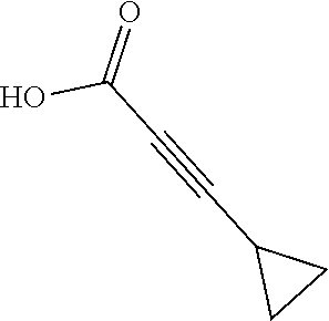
C1(C#CC(=O)O)CC1
